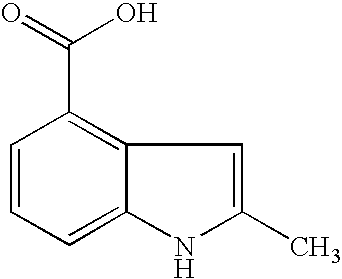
C1=CC=C2C(=C1C(=O)O)C=C(C)N2
